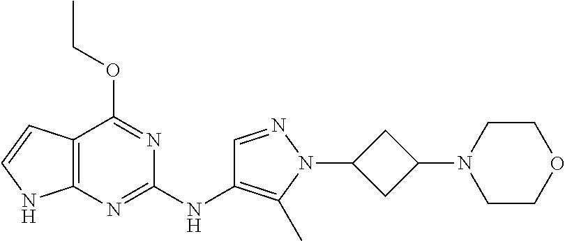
C12=C(N=C(NC3=C(C)N(C4CC(N5CCOCC5)C4)N=C3)N=C1OCC)NC=C2
